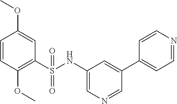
C1=CC(OC)=C(S(NC2=CN=CC(C3=CC=NC=C3)=C2)(=O)=O)C=C1OC
